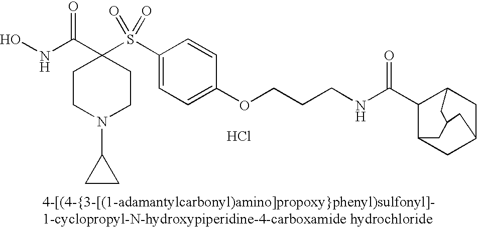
N(C(C1(S(C2=CC=C(OCCCNC(C3C4CC5CC3CC(C4)C5)=O)C=C2)(=O)=O)CCN(C2CC2)CC1)=O)O.Cl
